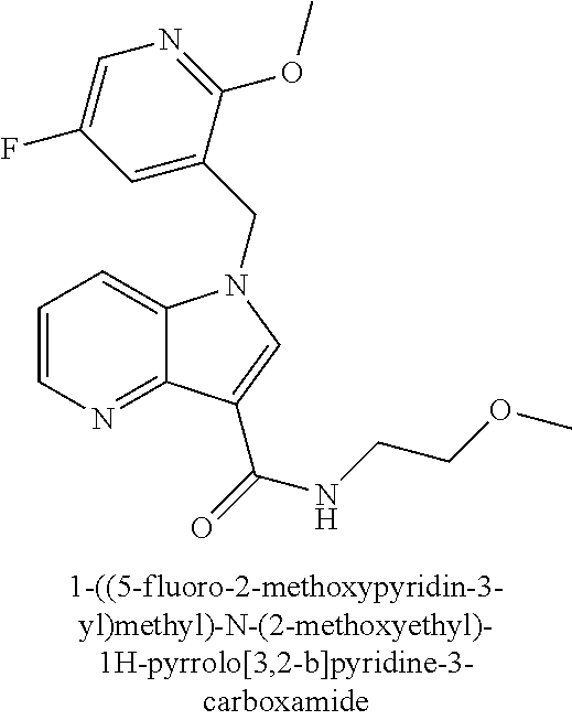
C1=CN=C2C(=C1)N(CC1=CC(F)=CN=C1OC)C=C2C(NCCOC)=O
